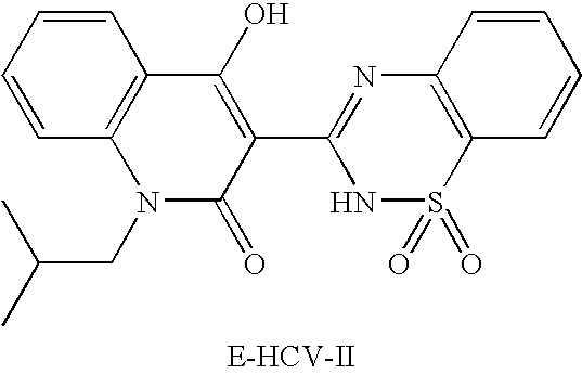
C1=CC2=C(C=C1)C(O)=C(C1=NC3=C(S(=O)(=O)N1)C=CC=C3)C(=O)N2CC(C)C
